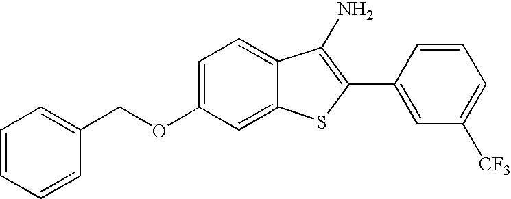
C1(C2=CC([CF3])=CC=C2)=C(N)C2=CC=C(OCC3=CC=CC=C3)C=C2S1
